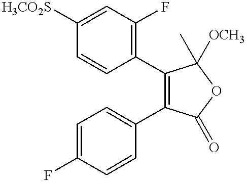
C1=CC([H3CO2S])=CC(F)=C1C1=C(C2=CC=C(F)C=C2)C(=O)OC1(C)[OCH3]
